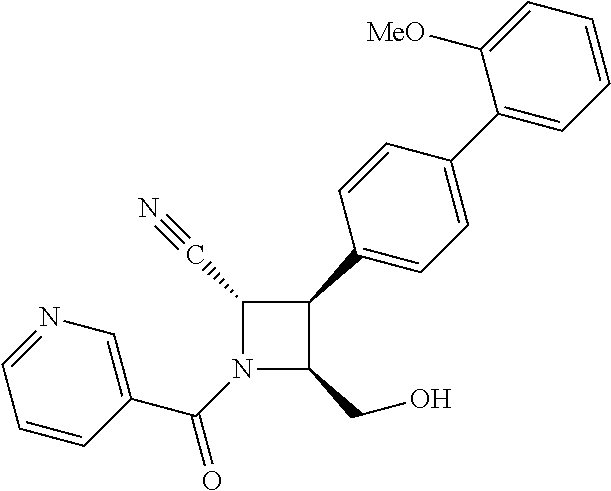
N1(C(C2=CN=CC=C2)=O)C(CO)C(C2=CC=C(C3=CC=CC=C3[MeO])C=C2)C1C#N
